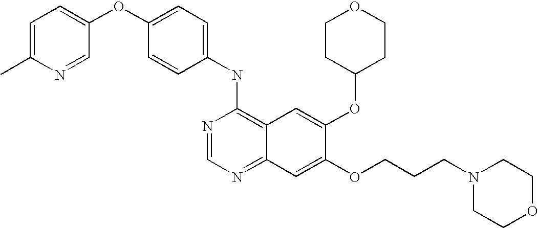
C1(NC2=C3C(=NC=N2)C=C(OCCCN2CCOCC2)C(OC2CCOCC2)=C3)=CC=C(OC2=CC=C(C)N=C2)C=C1
